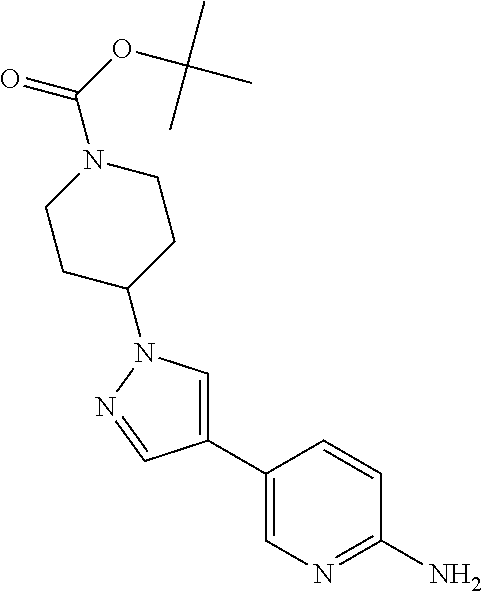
C1(C2=CN(C3CCN(C(OC(C)(C)C)=O)CC3)N=C2)=CN=C(N)C=C1
